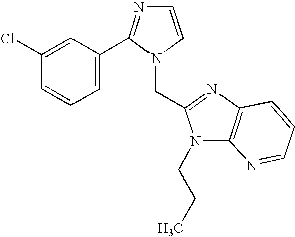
C1=C(Cl)C=CC=C1C1=NC=CN1CC1=NC2=C(N1CCC)N=CC=C2
